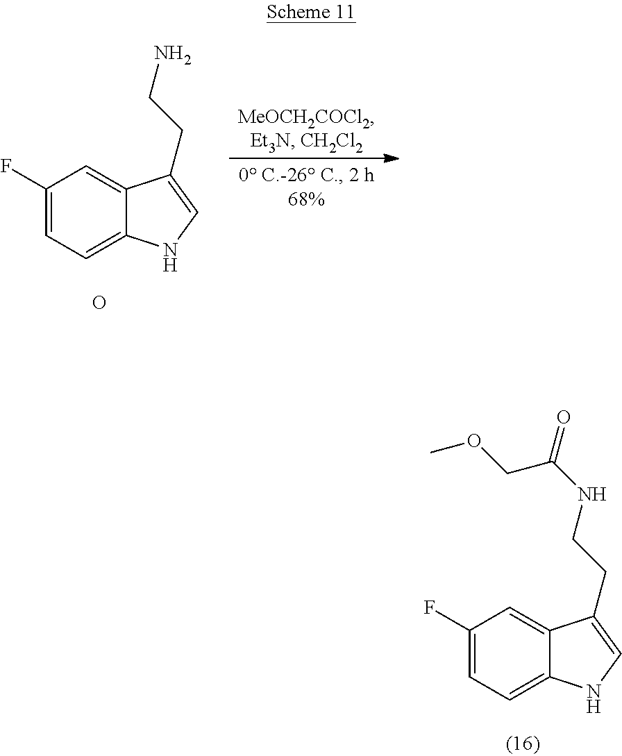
C1(F)=CC=C2C(=C1)C(CCNC(=O)COC)=CN2.C1(F)=CC=C2C(=C1)C(CCN)=CN2.O
